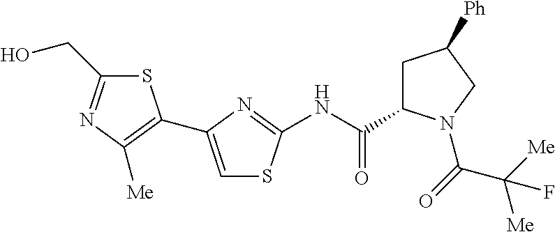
S1C(CO)=NC([Me])=C1C1=CSC(NC(=O)C2CC([Ph])CN2C(=O)C([Me])([Me])F)=N1
